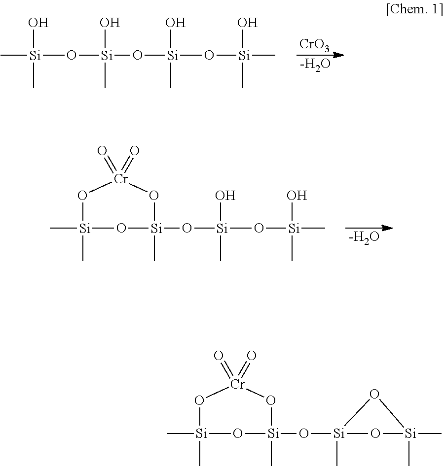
[CrO3].[-H2O].C[Si](O)(C)O[Si](O)(C)O[Si](O)(C)O[Si](O)(C)C.[-H2O].C[Si]1(C)O[Cr](=O)(=O)O[Si](C)(O[Si](O)(C)O[Si](O)(C)C)O1.C[Si]1(C)O[Cr](=O)(=O)O[Si](C)(O[Si]2(C)O[Si](C)(C)O2)O1
